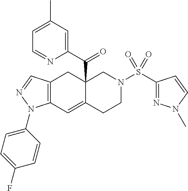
C12(C(C3=CC(C)=CC=N3)=O)C(=CC3=C(C1)C=NN3C1=CC=C(F)C=C1)CCN(S(=O)(=O)C1=NN(C)C=C1)C2
